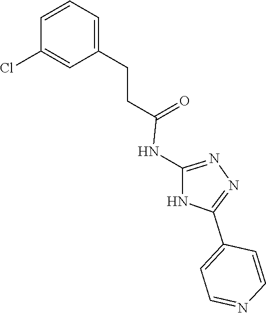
N1=C(NC(CCC2=CC=CC(Cl)=C2)=O)NC(C2=CC=NC=C2)=N1
